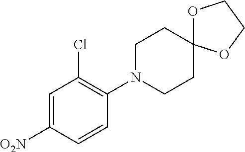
C1=C([O2N])C=CC(N2CCC3(CC2)OCCO3)=C1Cl
